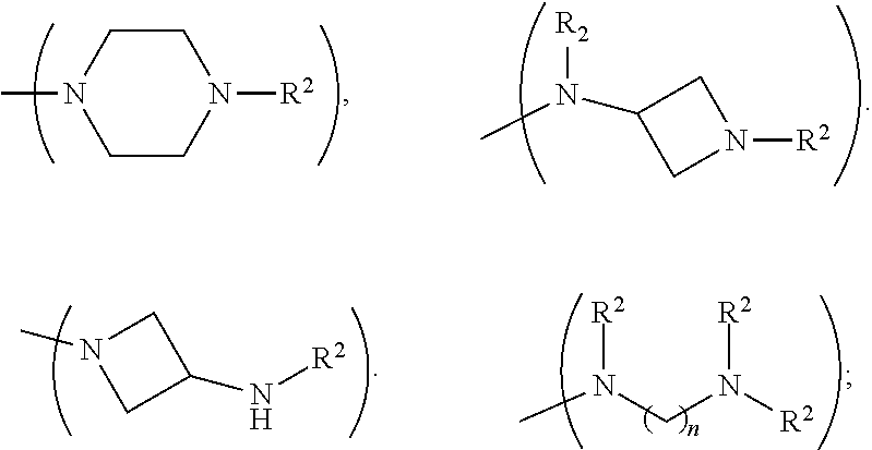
C1CN([R2])CCN1C.N1([R2])CC(N(C)[R2])C1.CN1CC(N[R2])C1.CN(CN([R2])[R2])[R2]
